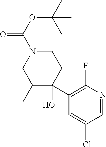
C1=C(Cl)C=NC(F)=C1C1(O)C(C)CN(C(OC(C)(C)C)=O)CC1
